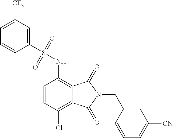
C1=CC(Cl)=C2C(=C1NS(C1=CC([CF3])=CC=C1)(=O)=O)C(=O)N(CC1=CC([CN])=CC=C1)C2=O
